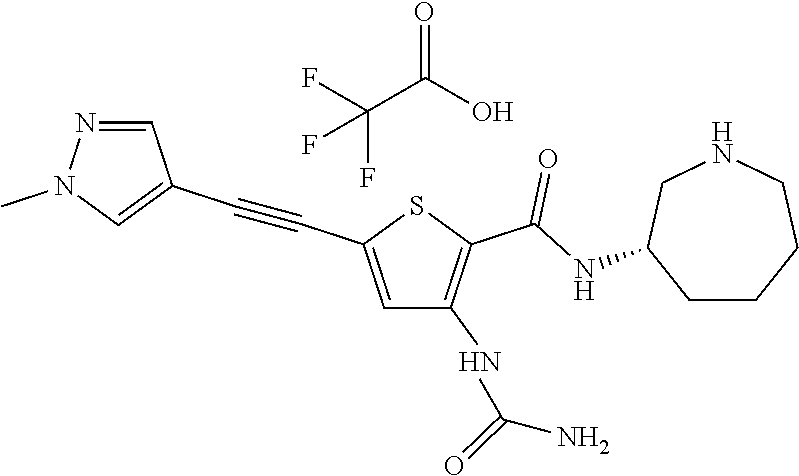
C(F)(F)(C(O)=O)F.C1=C(C#CC2=CN(C)N=C2)SC(C(NC2CCCCNC2)=O)=C1NC(N)=O
